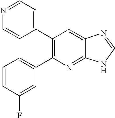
C1=CC(F)=CC(C2=C(C3=CC=NC=C3)C=C3C(=N2)NC=N3)=C1
